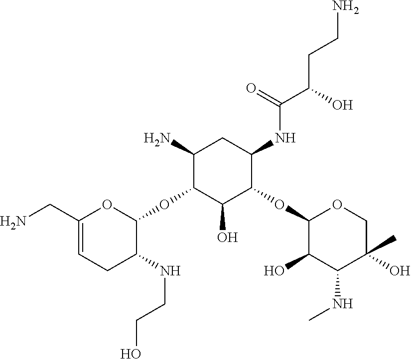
C1(N)C(OC2OC(CN)=CCC2NCCO)C(O)C(OC2C(O)C(NC)C(C)(O)CO2)C(NC(C(O)CCN)=O)C1
